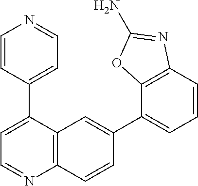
C1=CC(C2=CC=NC3=C2C=C(C2=CC=CC4=C2OC(N)=N4)C=C3)=CC=N1
